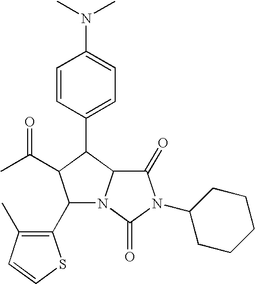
C1=CC(C2C(C(C)=O)C(C3=C(C)C=CS3)N3C2C(=O)N(C2CCCCC2)C3=O)=CC=C1N(C)C
